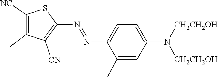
N(C1=CC=C(N=NC2=C([CN])C(C)=C([NC])S2)C(C)=C1)([CH2CH2OH])[CH2CH2OH]
